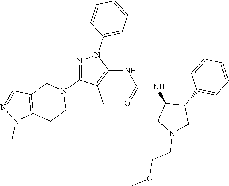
N1=C(N2CC3=C(CC2)N(C)N=C3)C(C)=C(NC(=O)NC2CN(CCOC)CC2C2=CC=CC=C2)N1C1=CC=CC=C1
